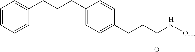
C1=CC=CC(CCCC2=CC=C(CCC(N[OH])=O)C=C2)=C1
